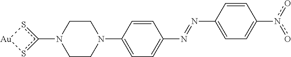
C1CN(C2=CC=C(N=NC3=CC=C(n(o)o)C=C3)C=C2)CCN1c1s[Au]s1
